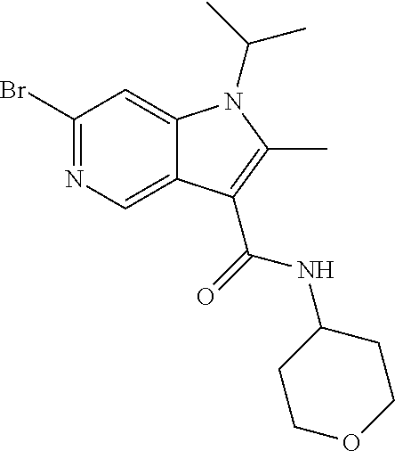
C1(Br)=NC=C2C(=C1)N(C(C)C)C(C)=C2C(=O)NC1CCOCC1
